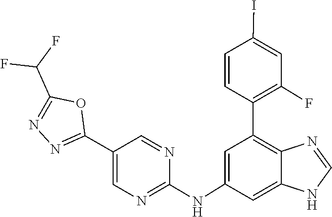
N1C=NC2=C(C3=C(F)C=C(I)C=C3)C=C(NC3=NC=C(C4=NN=C(C(F)F)O4)C=N3)C=C12
